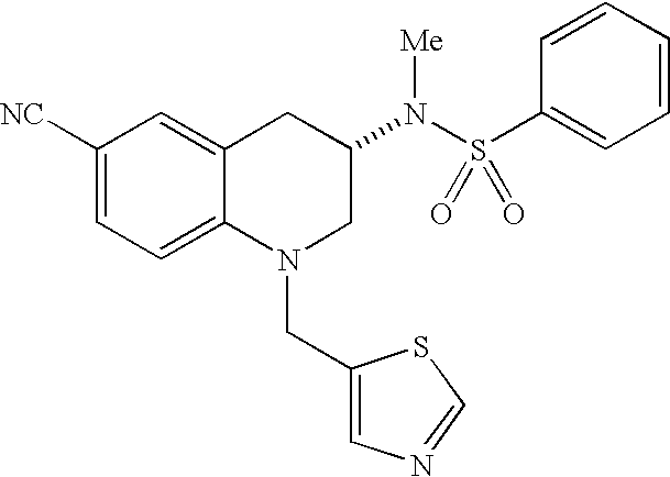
C1([NC])=CC=C2C(=C1)CC(N(S(C1=CC=CC=C1)(=O)=O)[Me])CN2CC1=CN=CS1
